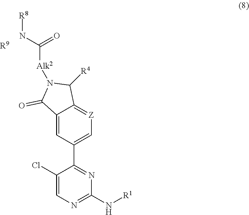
C12=CC(C3=NC(N[R1])=NC=C3Cl)=C[Z]=C1C([R4])N([Alk2]C(N[R8])=O)C2=O.[R9]
